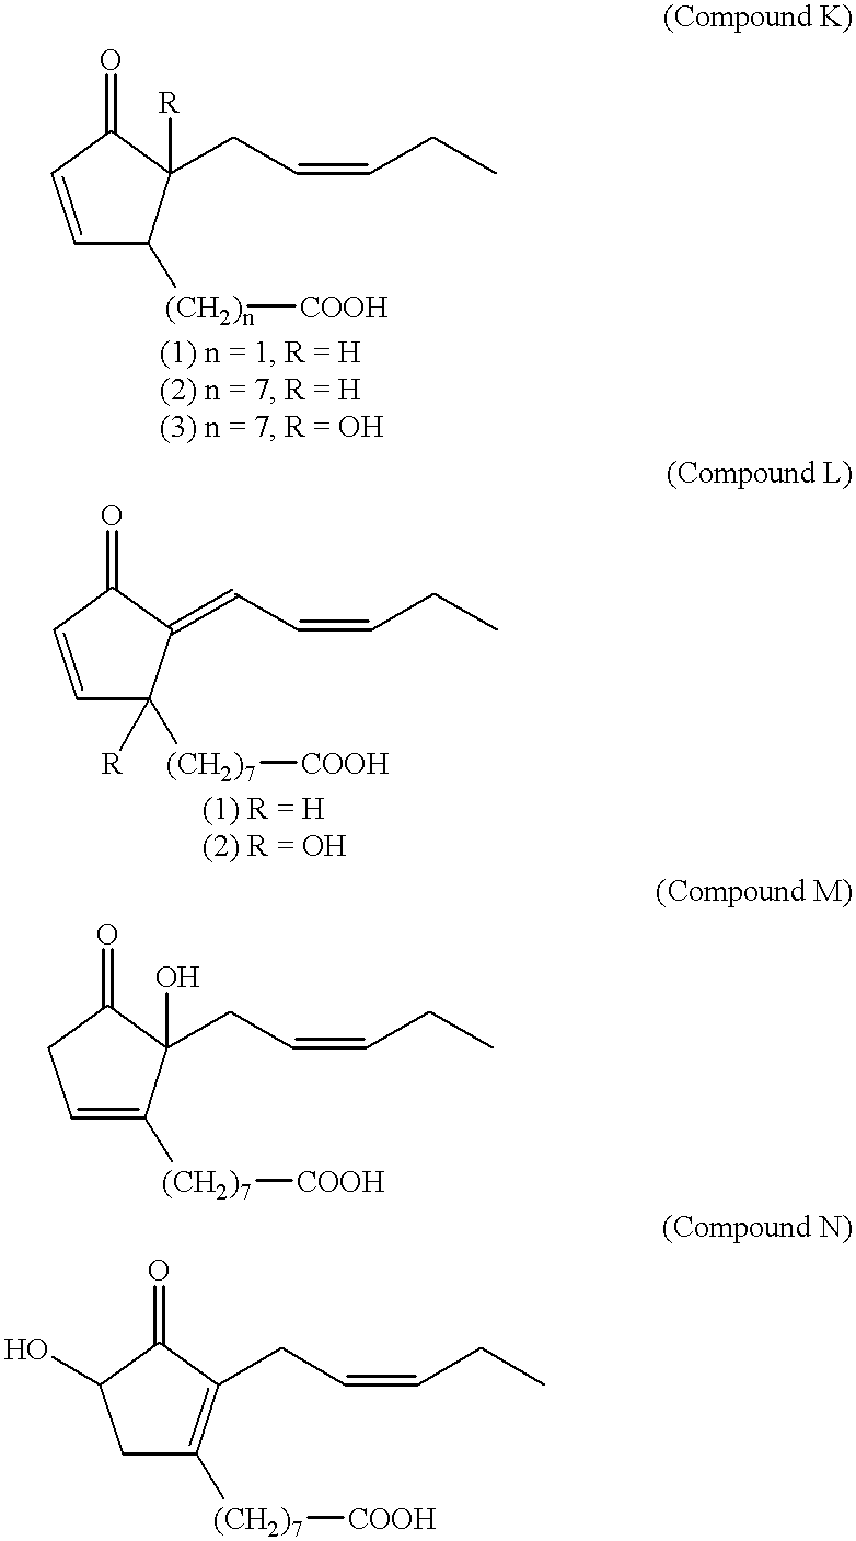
C1=CC(=O)C(CC=CCC)([R])C1[(CH2)n][COOH].C1=CC(=O)C(=CC=CCC)C1([(CH2)7][COOH])[R].C1=C([(CH2)7][COOH])C(CC=CCC)(O)C(=O)C1.C1C([(CH2)7][COOH])=C(CC=CCC)C(=O)C1O
